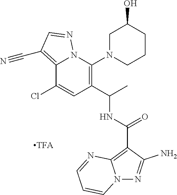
C1(C(C)NC(C2=C3N(N=C2N)C=CC=N3)=O)=C(N2CCCC(O)C2)N2C(=C(C#N)C=N2)C(Cl)=C1.[TFA]
